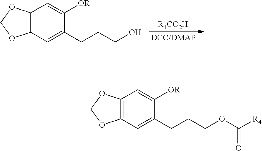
[R4CO2H].[DCC/DMAP].C12=C(C=C(CCCO)C([OR])=C1)OCO2.C12=C(C=C(CCCOC([R4])=O)C([OR])=C1)OCO2
